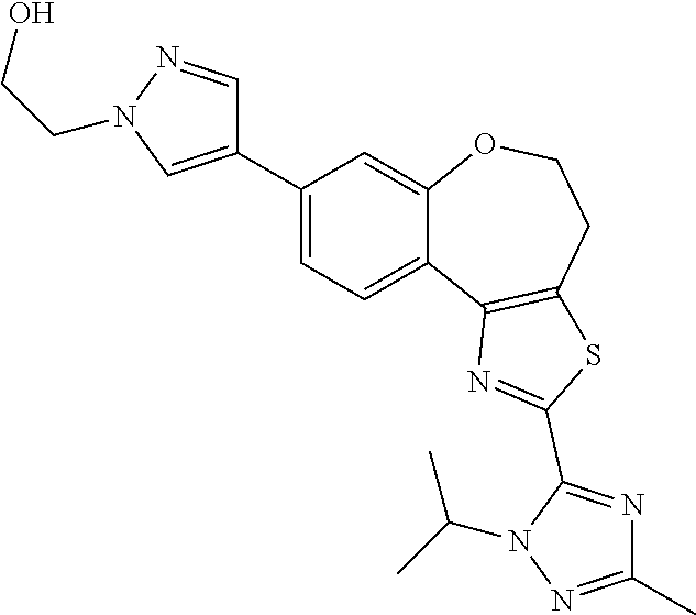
C1(C2=CN(CCO)N=C2)=CC=C2C(=C1)OCCC1=C2N=C(C2=NC(C)=NN2C(C)C)S1
